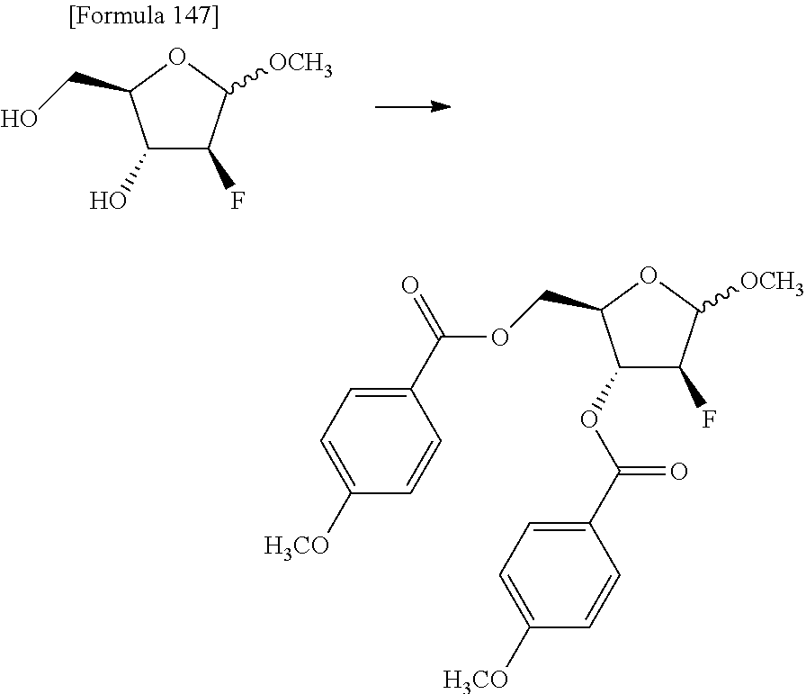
C1(O)C(F)C([OCH3])OC1CO.C1(OC(C2=CC=C([H3CO])C=C2)=O)C(F)C([OCH3])OC1COC(C1=CC=C([H3CO])C=C1)=O
